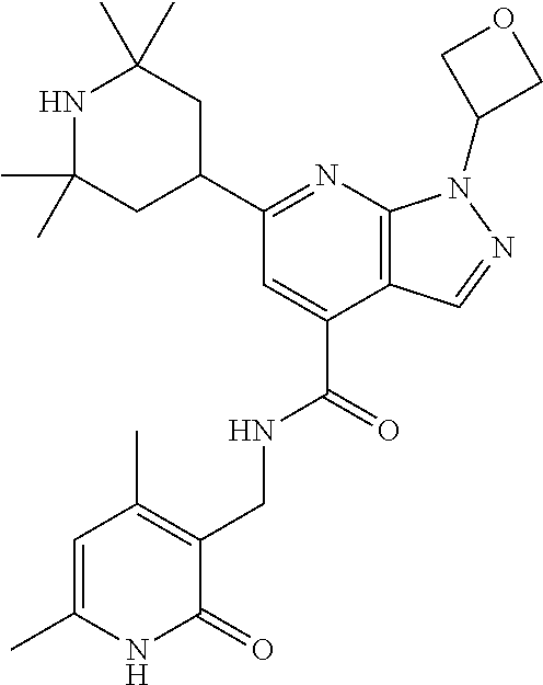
C1(C2=NC3=C(C(C(=O)NCC4=C(C)C=C(C)NC4=O)=C2)C=NN3C2COC2)CC(C)(C)NC(C)(C)C1
